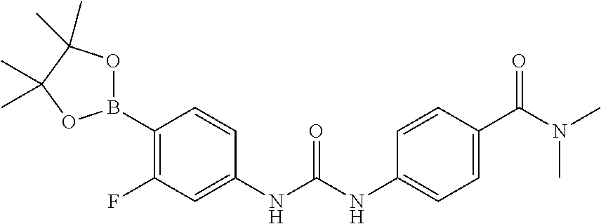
C1(F)=C(B2OC(C)(C)C(C)(C)O2)C=CC(NC(NC2=CC=C(C(N(C)C)=O)C=C2)=O)=C1
